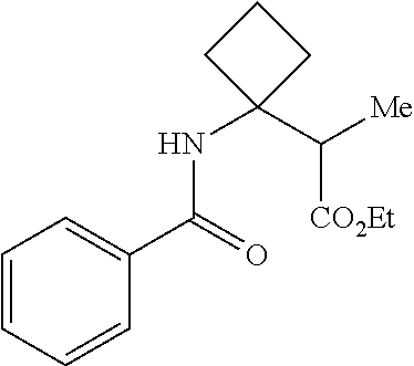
N(C1(C([Me])[CO2Et])CCC1)C(C1=CC=CC=C1)=O
